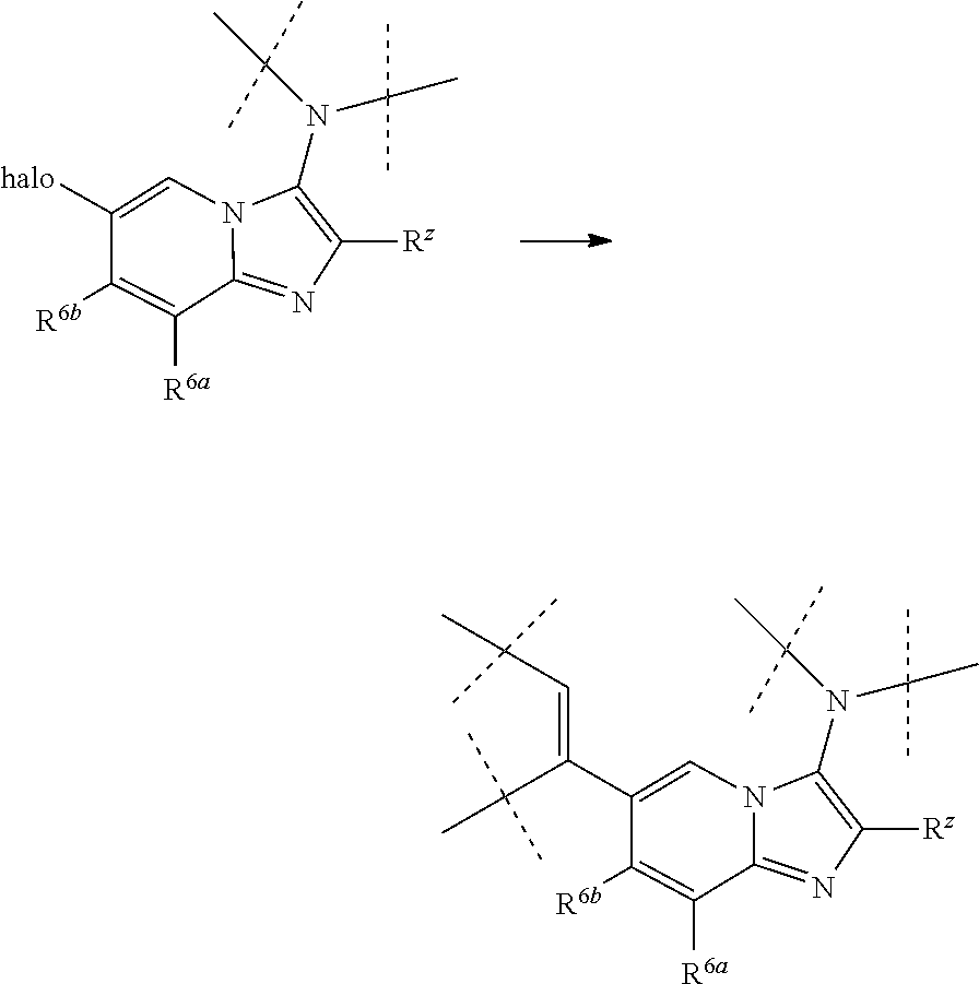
C12=NC([Rz])=C(N(C(C)(C)C)C(C)(C)C)N1C=C([halo])C([R6b])=C2[R6a].C12=NC([Rz])=C(N(C(C)(C)C)C(C)(C)C)N1C=C(C(=CC(C)(C)C)C(C)(C)C)C([R6b])=C2[R6a]
